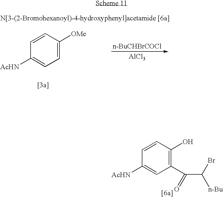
C1=CC(O)=C(C(=O)C(Br)[n-Bu])C=C1[AcHN].[n-BuCHBrCOCl].C1=CC([OMe])=CC=C1[AcHN].[AlCl3]
